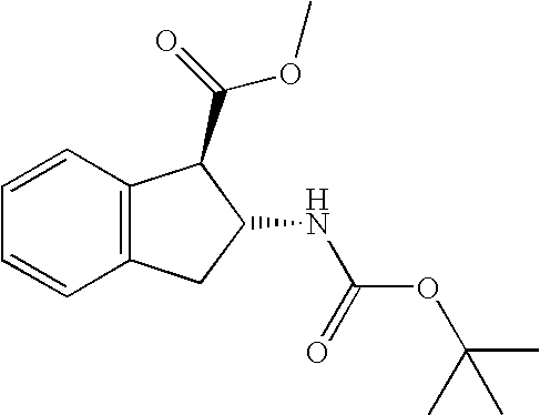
C12=C(C=CC=C1)C(C(=O)OC)C(NC(OC(C)(C)C)=O)C2
